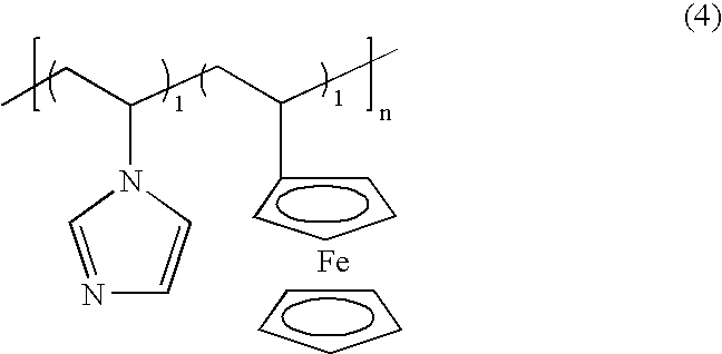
c1cccc1.[Fe].C(C)(CC(CC)N1C=CN=C1)c1cccc1
